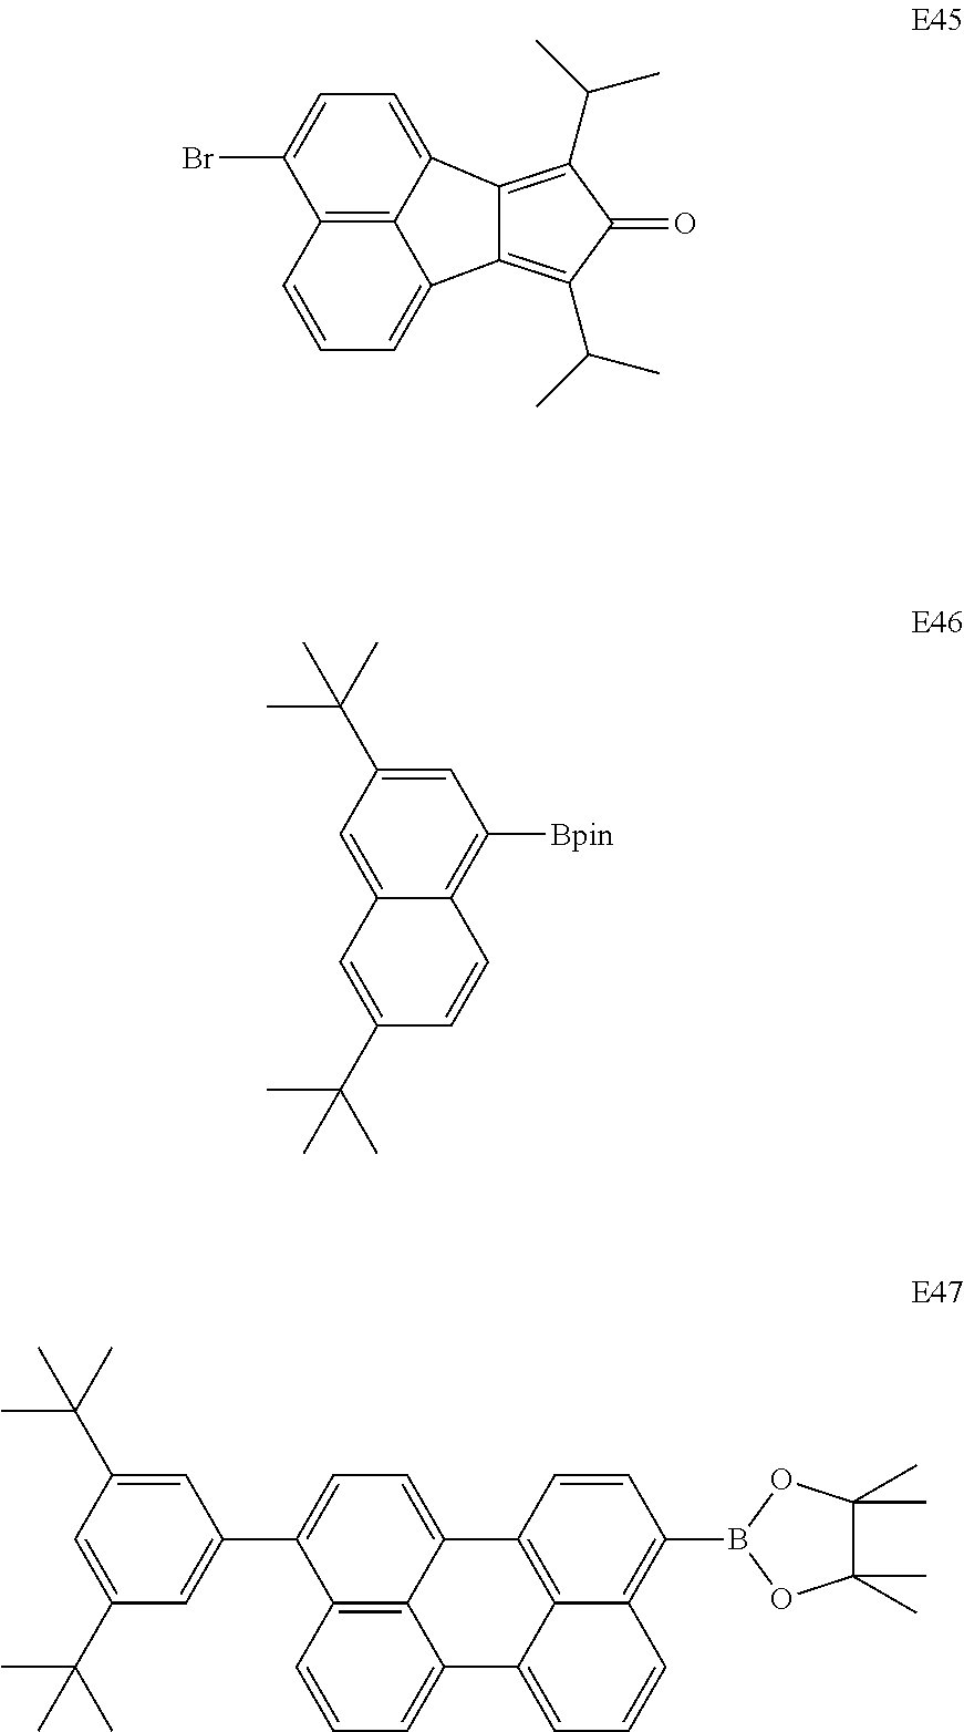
C12=C(C(C)C)C(=O)C(C(C)C)=C1C1=CC=CC3=C1C2=CC=C3Br.C1=C(C(C)(C)C)C=C2C(=C1[Bpin])C=CC(C(C)(C)C)=C2.C1=C2C3=C(C(C4=CC(C(C)(C)C)=CC(C(C)(C)C)=C4)=C1)C=CC=C3C1=CC=CC3=C(B4OC(C)(C)C(C)(C)O4)C=CC2=C13
